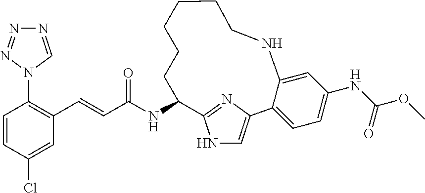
C1=CC(Cl)=CC(C=CC(NC2C3=NC(=CN3)C3=CC=C(NC(=O)OC)C=C3NCCCCCC2)=O)=C1N1N=NN=C1
